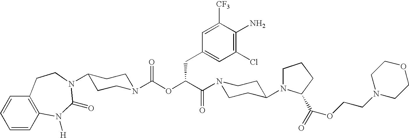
C12=C(C=CC=C1)CCN(C1CCN(C(OC(C(=O)N3CCC(N4CCCC4C(=O)OCCN4CCOCC4)CC3)CC3=CC(Cl)=C(N)C([CF3])=C3)=O)CC1)C(=O)N2[H]
